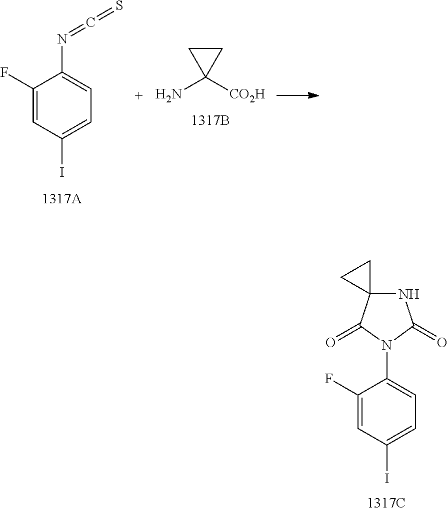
C1(F)=CC(I)=CC=C1N1C(=O)NC2(C1=O)CC2.C1(F)=CC(I)=CC=C1N=C=S.NC1([CO2H])CC1
